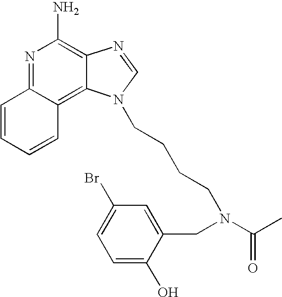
N1=C2C(=C3C(=C1N)N=CN3CCCCN(C(C)=O)CC1=CC(Br)=CC=C1O)C=CC=C2
